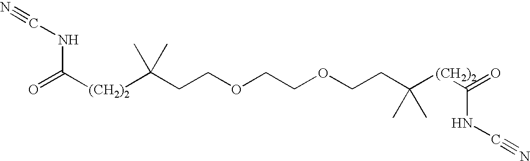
C([(CH2)2]C(CCOCCOCCC([(CH2)2]C(=O)NC#N)(C)C)(C)C)(=O)NC#N
